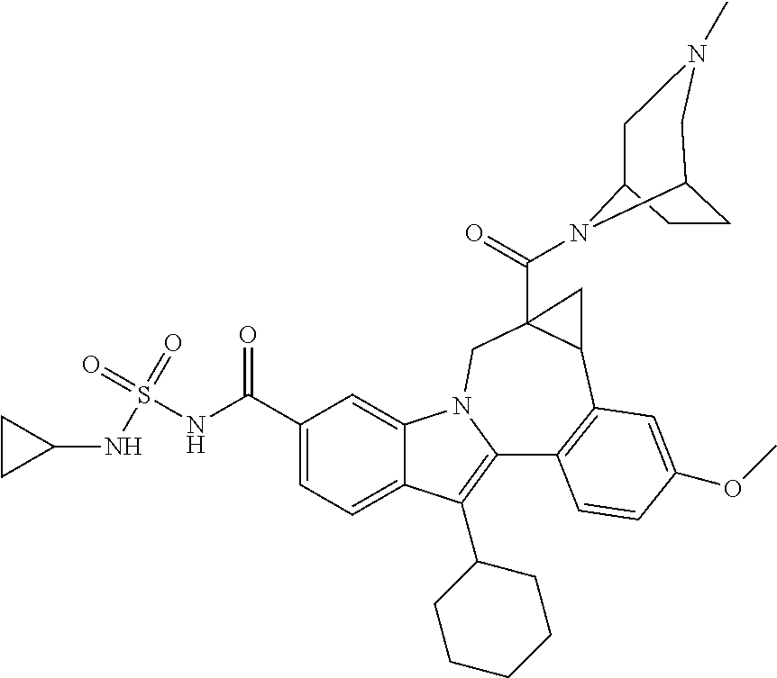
C1(C(NS(NC2CC2)(=O)=O)=O)=CC=C2C(=C1)N1C(=C2C2CCCCC2)C2=C(C3C(C(=O)N4C5CCC4CN(C)C5)(C1)C3)C=C(OC)C=C2
